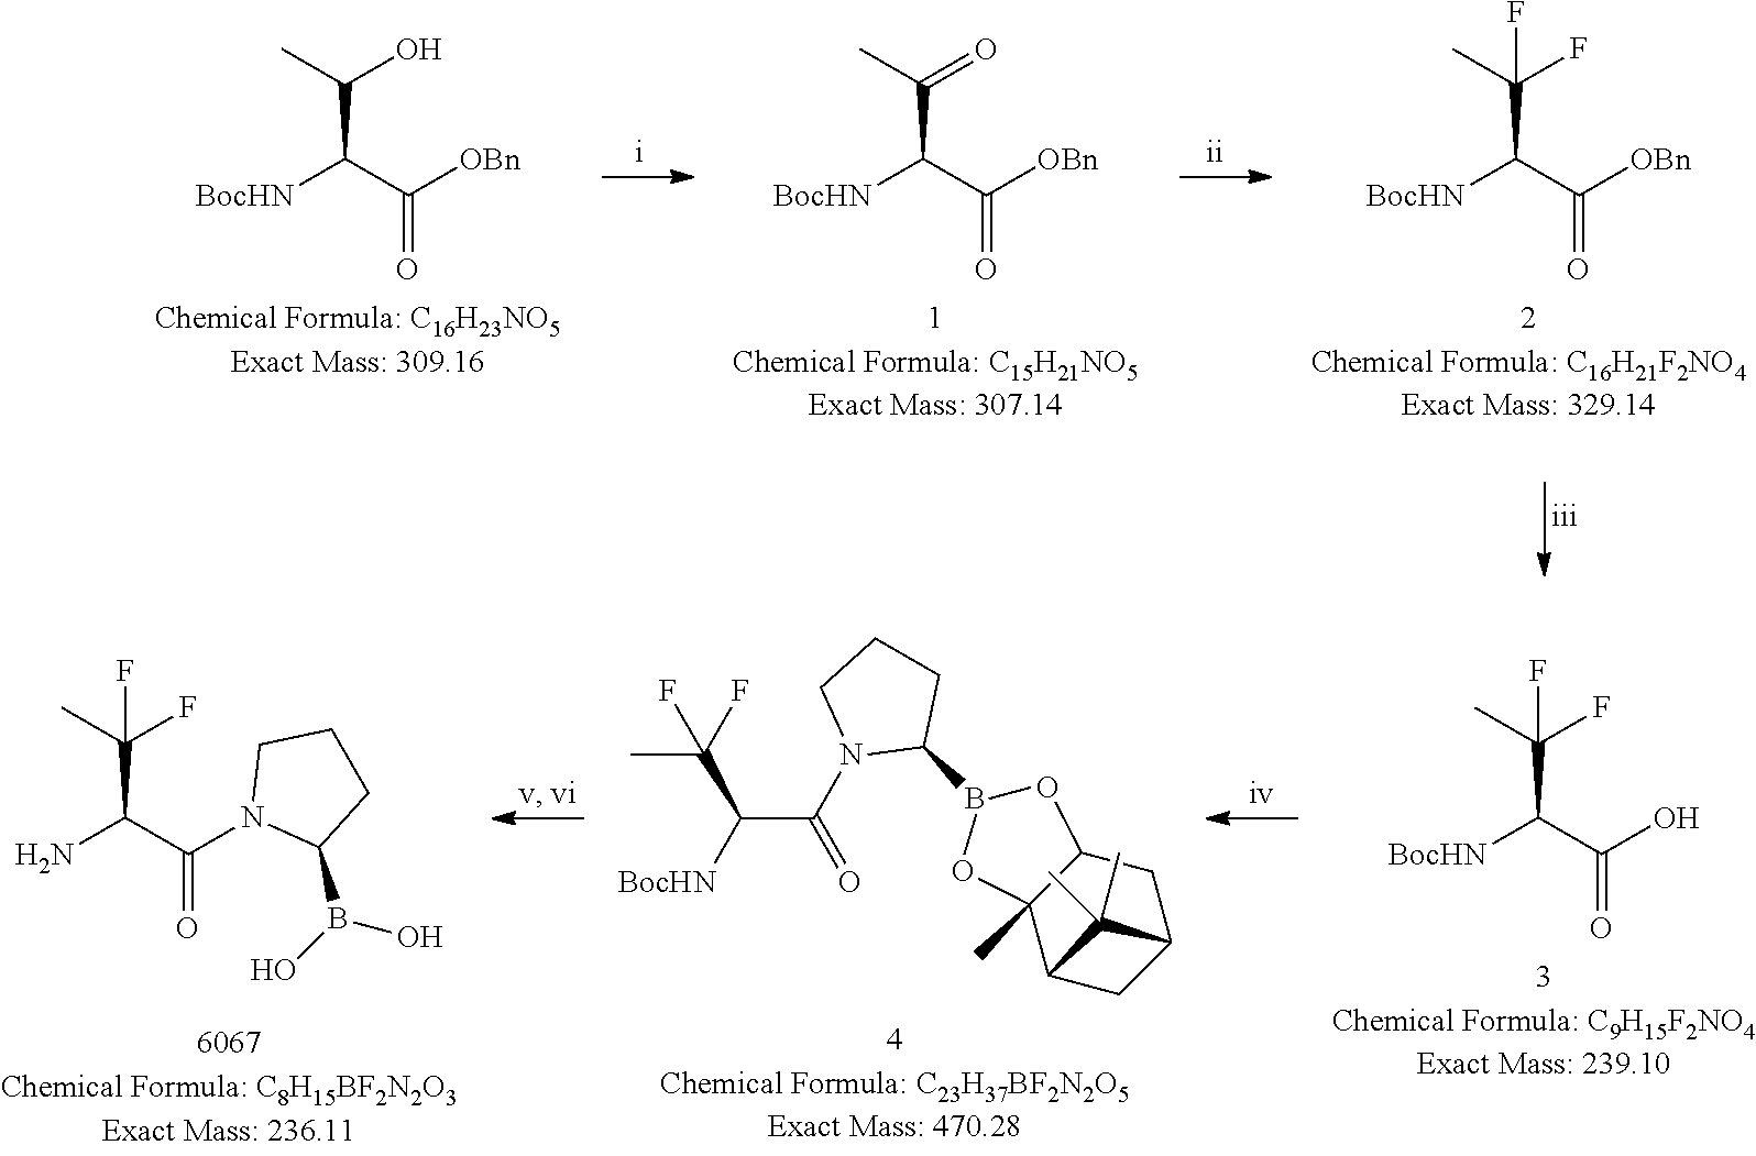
C(C([BocHN])C(=O)[OBn])(O)C.C(C([BocHN])C(=O)[OBn])(=O)C.C(C([BocHN])C(=O)[OBn])(F)(C)F.C(C([BocHN])C(=O)O)(F)(C)F.C(C([BocHN])C(=O)N1C(B2OC3(C)C(O2)CC2CC3C2(C)C)CCC1)(F)(C)F.C(C(N)C(=O)N1C(B(O)O)CCC1)(F)(C)F
